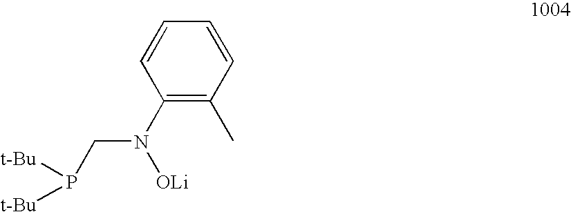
C1(N(CP([t-Bu])[t-Bu])[OLi])=C(C)C=CC=C1
